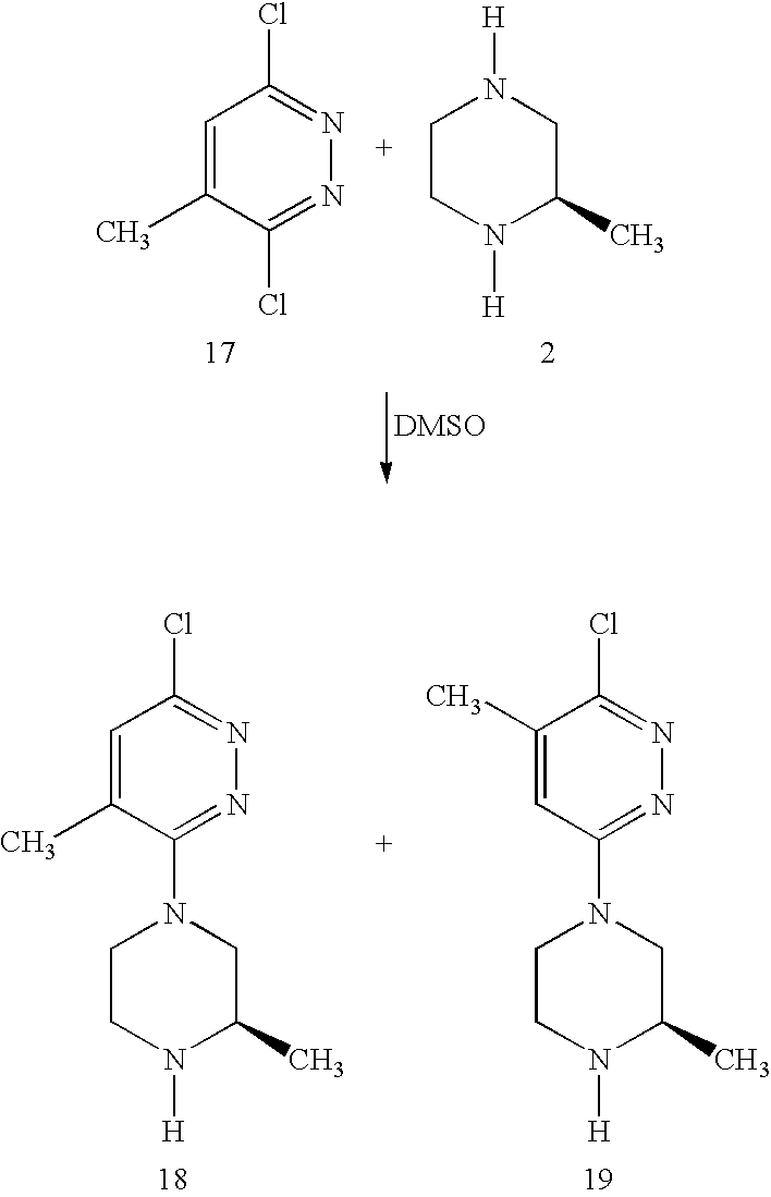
C1=C(C)C(Cl)=NN=C1Cl.C1CN([H])C(C)CN1[H].C1=C(C)C(N2CCN([H])C(C)C2)=NN=C1Cl.C1(C)=CC(N2CCN([H])C(C)C2)=NN=C1Cl
